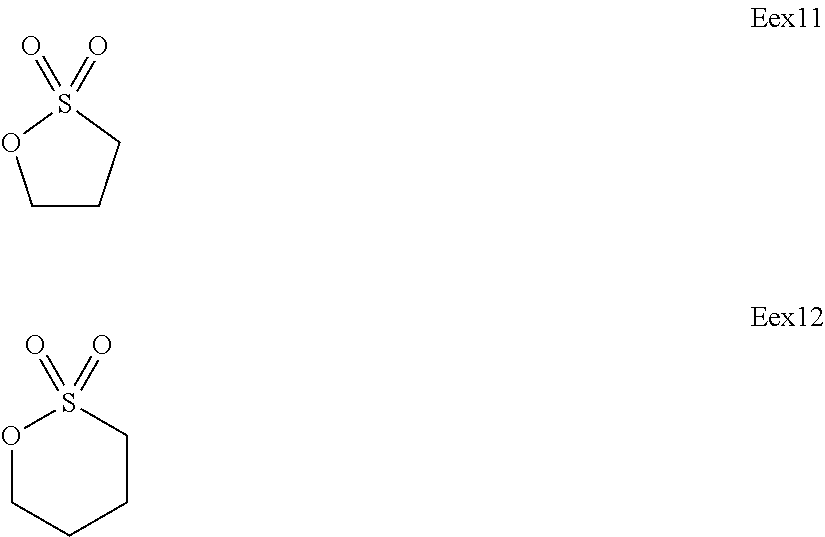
S1(=O)(=O)OCCC1.O1CCCCS1(=O)=O
